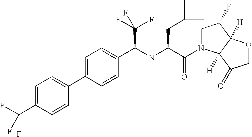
FC(F)(C1=CC=C(C2=CC=C(C(NC(C(=O)N3CC(F)C4([H])C3([H])C(=O)CO4)CC(C)C)C(F)(F)F)C=C2)C=C1)F
